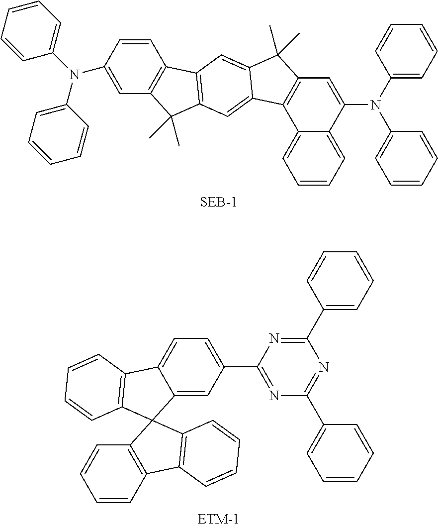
C1=C(N(C2=CC3=C(C4=CC=CC=C42)C2=CC4=C(C=C2C3(C)C)C2=C(C=C(N(C3=CC=CC=C3)C3=CC=CC=C3)C=C2)C4(C)C)C2=CC=CC=C2)C=CC=C1.C1=CC2=C(C=C1)C1(C3=CC(C4=NC(C5=CC=CC=C5)=NC(C5=CC=CC=C5)=N4)=CC=C3C3=C1C=CC=C3)C1=C2C=CC=C1
